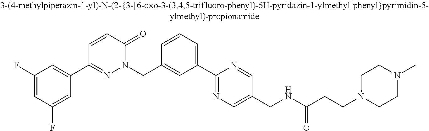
C1=CC(CN2N=C(C3=CC(F)=CC(F)=C3)C=CC2=O)=CC(C2=NC=C(CNC(CCN3CCN(C)CC3)=O)C=N2)=C1
